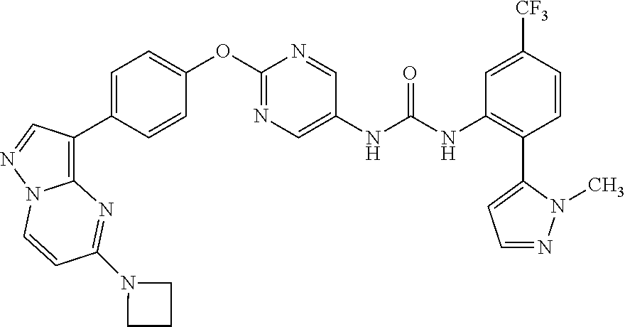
C1(OC2=NC=C(NC(NC3=C(C4=CC=NN4C)C=CC([CF3])=C3)=O)C=N2)=CC=C(C2=C3N(N=C2)C=CC(N2CCC2)=N3)C=C1
